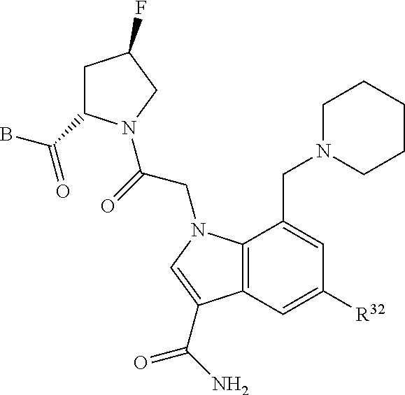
C1C(C(B)=O)N(C(=O)CN2C3=C(C=C([R32])C=C3CN3CCCCC3)C(C(=O)N)=C2)CC1F
